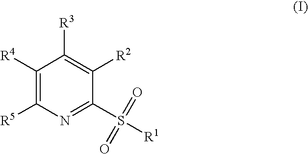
C1([R4])=C([R5])N=C(S([R1])(=O)=O)C([R2])=C1[R3]
